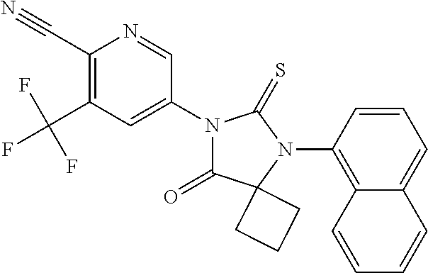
C1(C#N)=C(C(F)(F)F)C=C(N2C(=O)C3(N(C4=C5C(=CC=C4)C=CC=C5)C2=S)CCC3)C=N1
